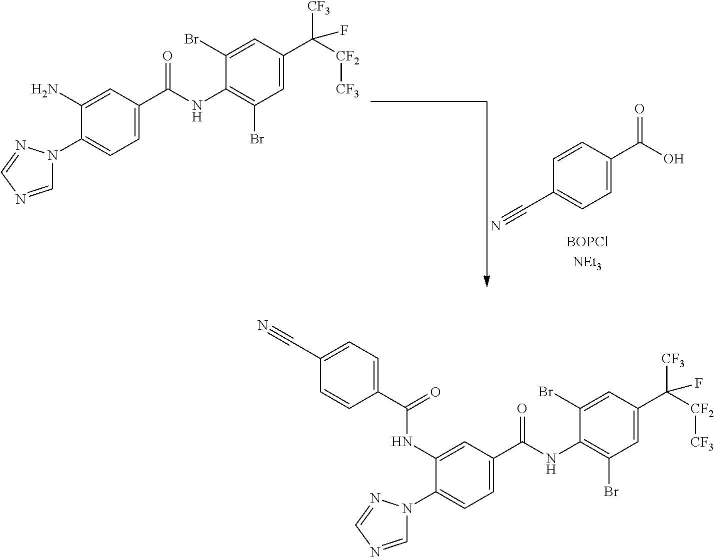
N1(C2=CC=C(C(NC3=C(Br)C=C(C([CF2][CF3])([CF3])F)C=C3Br)=O)C=C2N)C=NC=N1.C1=C(C(O)=O)C=CC(C#N)=C1.N1(C2=CC=C(C(NC3=C(Br)C=C(C([CF2][CF3])([CF3])F)C=C3Br)=O)C=C2NC(C2=CC=C(C#N)C=C2)=O)C=NC=N1
